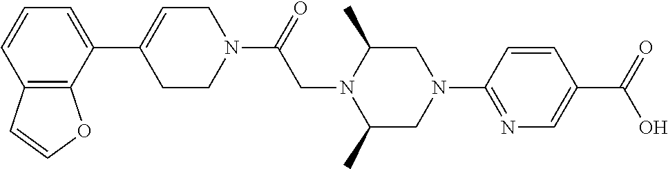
C1CN(C(=O)CN2C(C)CN(C3=NC=C(C(=O)O)C=C3)CC2C)CC=C1C1=CC=CC2=C1OC=C2
